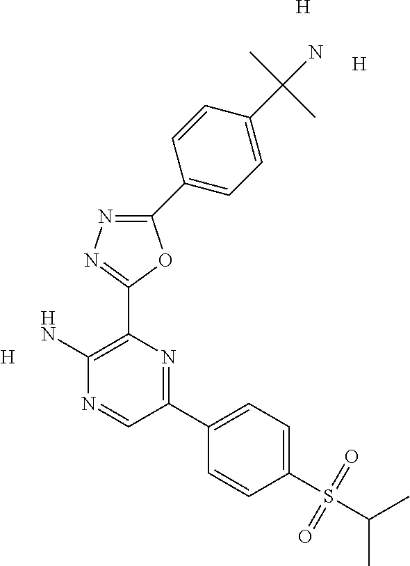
[H].C1(N)=C(C2=NN=C(C3=CC=C(C(N)(C)C)C=C3)O2)N=C(C2=CC=C(S(=O)(=O)C(C)C)C=C2)C=N1.[H].[H]
